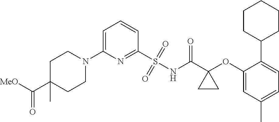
C1(N2CCC(C(=O)[MeO])(C)CC2)=CC=CC(S(=O)(=O)NC(C2(OC3=CC(C)=CC=C3C3CCCCC3)CC2)=O)=N1
